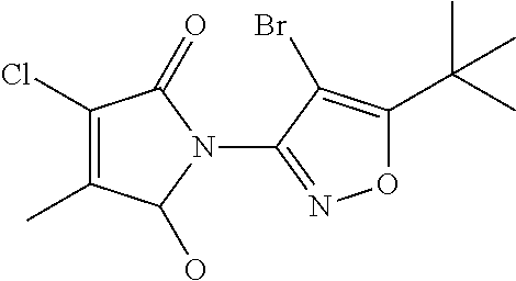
C1(Cl)=C(C)C(O)N(C2=NOC(C(C)(C)C)=C2Br)C1=O
